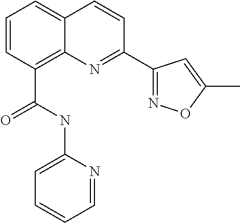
C(C1=C2C(=CC=C1)C=CC(C1=NOC(C)=C1)=N2)(NC1=CC=CC=N1)=O
